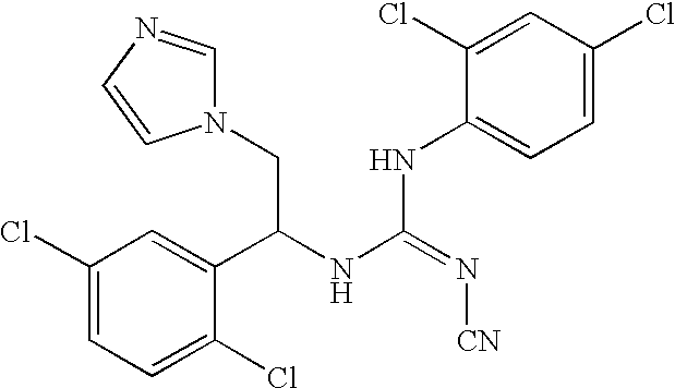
N1(CC(NC(=N[CN])NC2=CC=C(Cl)C=C2Cl)C2=CC(Cl)=CC=C2Cl)C=NC=C1
